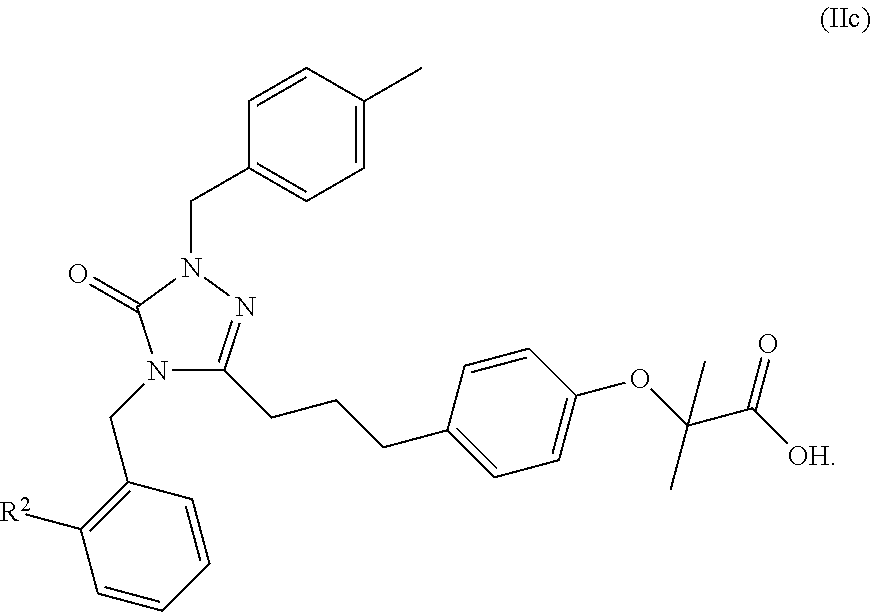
N1(CC2=C([R2])C=CC=C2)C(CCCC2=CC=C(OC(C([OH])=O)(C)C)C=C2)=NN(CC2=CC=C(C)C=C2)C1=O
